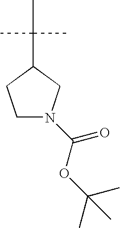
C1N(C(=O)OC(C)(C)C)CC(C(C)(C)C)C1
